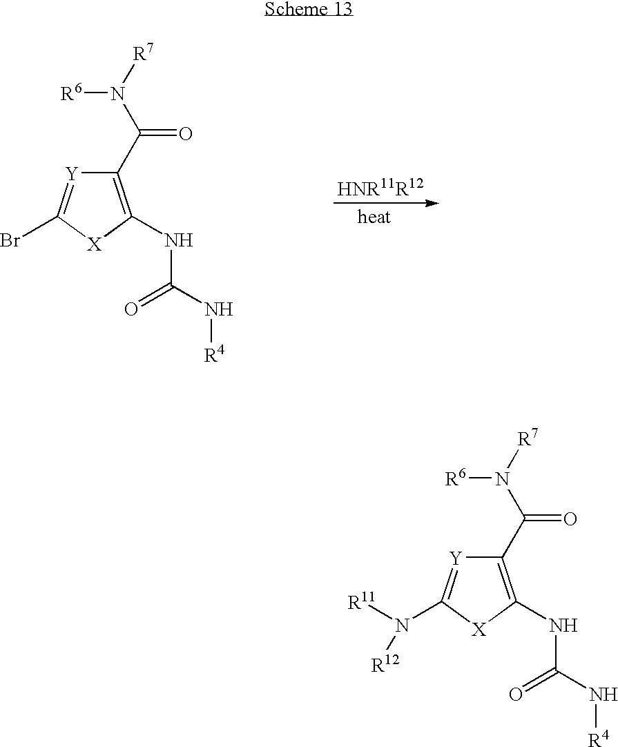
[Y]1=C(Br)[X]C(NC(N[R4])=O)=C1C(N([R7])[R6])=O.[Y]1=C(N([R11])[R12])[X]C(NC(N[R4])=O)=C1C(N([R7])[R6])=O
